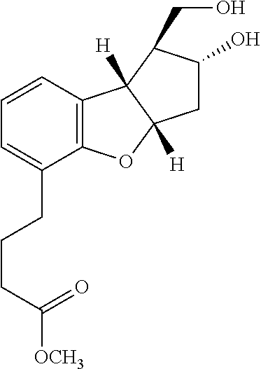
C1=CC2=C(C(CCCC([OCH3])=O)=C1)OC1([H])C2([H])C(CO)C(O)C1
